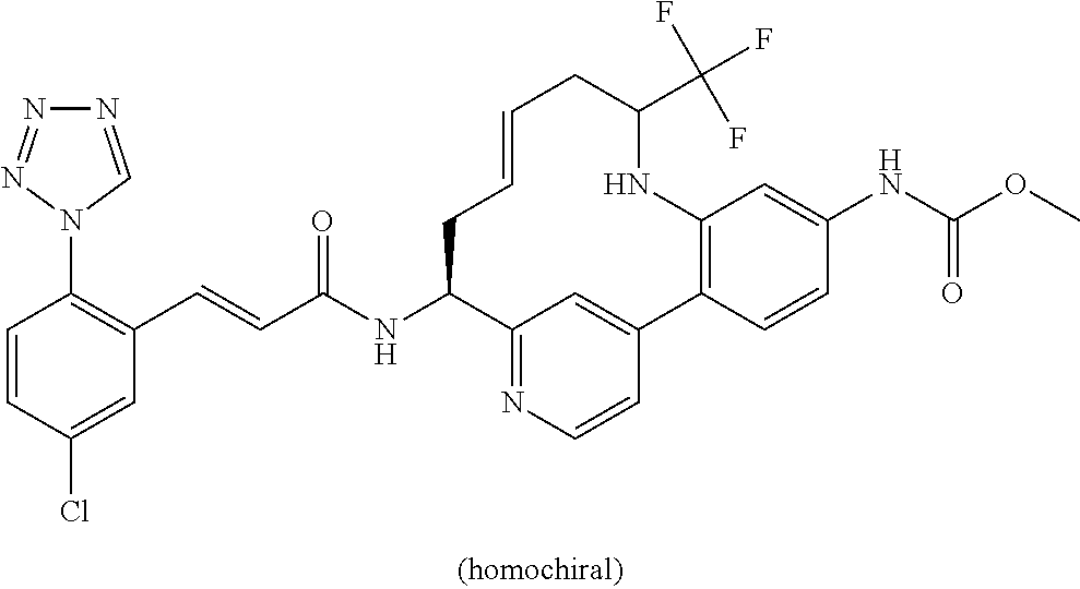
C(=CC1=C(N2C=NN=N2)C=CC(Cl)=C1)C(NC1C2=NC=CC(=C2)C2=C(C=C(NC(OC)=O)C=C2)NC(C(F)(F)F)CC=CC1)=O
